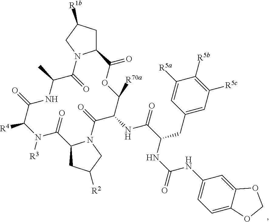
[R3]N1C([R4])C(=O)NC(C)C(=O)N2C(CC([R1b])C2)C(=O)OC([R70a])C(NC(C(NC(=O)NC2=CC=C3C(=C2)OCO3)CC2=CC([R5c])=C([R5b])C([R5a])=C2)=O)C(=O)N2C(CC([R2])C2)C1=O
